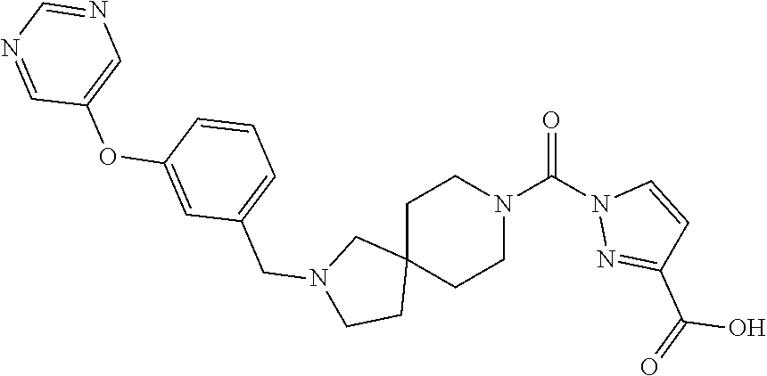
N1(C(N2N=C(C(=O)O)C=C2)=O)CCC2(CC1)CN(CC1=CC=CC(OC3=CN=CN=C3)=C1)CC2
